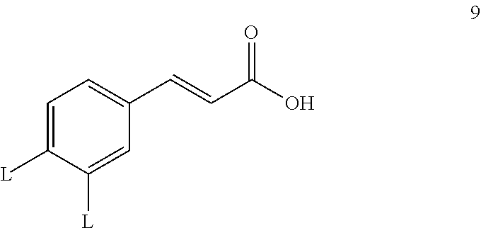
C1=C([L])C([L])=CC(C=CC(O)=O)=C1
